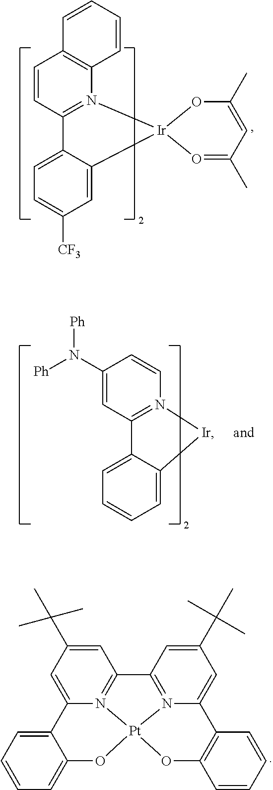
C12=N(C=CC(N([Ph])[Ph])=C1)[Ir]C1=CC=CC=C21.C12=N3C(=CC(C(C)(C)C)=C1)C1=CC=CC=C1O[Pt]31N3=C2C=C(C(C)(C)C)C=C3C2=C(O1)C=CC=C2.C12=N(C3=C(C=C1)C=CC=C3)[Ir]1(C3=CC([CF3])=CC=C23)O=C(C)C=C(C)O1
